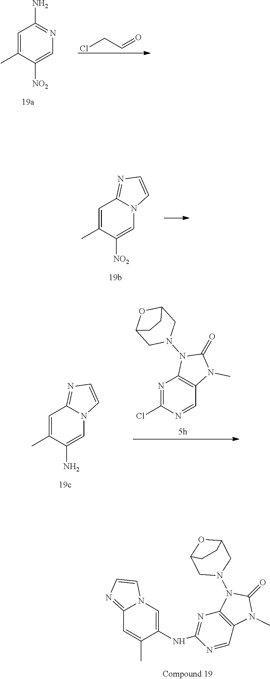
C1=C(C)C([NO2])=CN2C1=NC=C2.N1=C(Cl)N=CC2=C1N(N1CC3OC(C1)CC3)C(=O)N2C.C1=C(C)C(N)=CN2C1=NC=C2.N(C1=NC2=C(C=N1)N(C)C(=O)N2N1CC2OC(C1)CC2)C1=CN2C(=NC=C2)C=C1C.C1=C(C)C([NO2])=CN=C1N.ClCC=O
